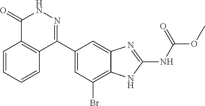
O(C(=O)NC1=NC2=CC(C3=NNC(=O)C4=C3C=CC=C4)=CC(Br)=C2N1)C
